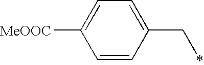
C1=CC(C*)=CC=C1[MeOOC]
